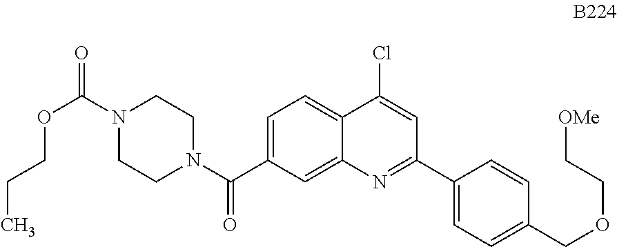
C1=C(C(N2CCN(C(=O)OCCC)CC2)=O)C=C2C(=C1)C(Cl)=CC(C1=CC=C(COCC[OMe])C=C1)=N2
